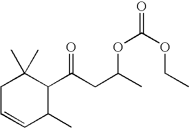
C1C=CC(C)C(C(CC(C)OC(=O)OCC)=O)C1(C)C
